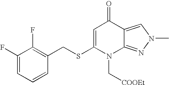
C1(F)=CC=CC(CSC2=CC(=O)C3=CN(C)N=C3N2C[COOEt])=C1F
